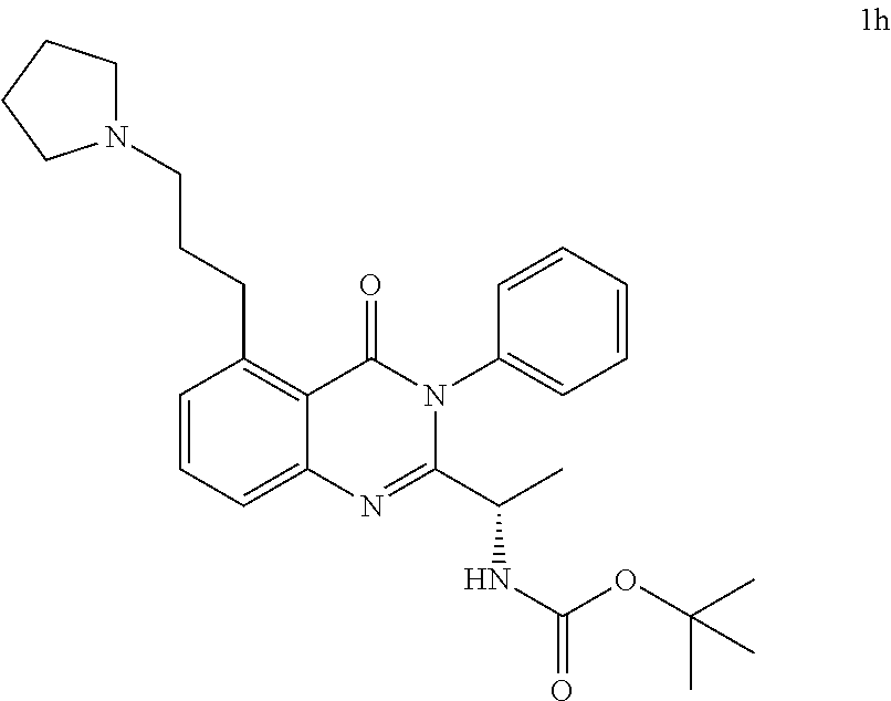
C1=CC=C2C(=C1CCCN1CCCC1)C(=O)N(C1=CC=CC=C1)C(C(C)NC(OC(C)(C)C)=O)=N2
